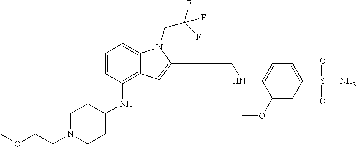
C(N1CCC(NC2=C3C(=CC=C2)N(CC(F)(F)F)C(C#CCNC2=CC=C(S(N)(=O)=O)C=C2OC)=C3)CC1)COC
